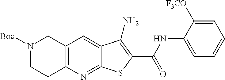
N1([Boc])CCC2=C(C1)C=C1C(=N2)SC(C(NC2=CC=CC=C2[F3CO])=O)=C1N
